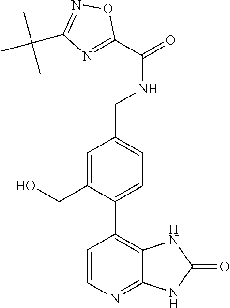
C1=C(CO)C(C2=C3C(=NC=C2)NC(=O)N3)=CC=C1CNC(=O)C1=NC(C(C)(C)C)=NO1
